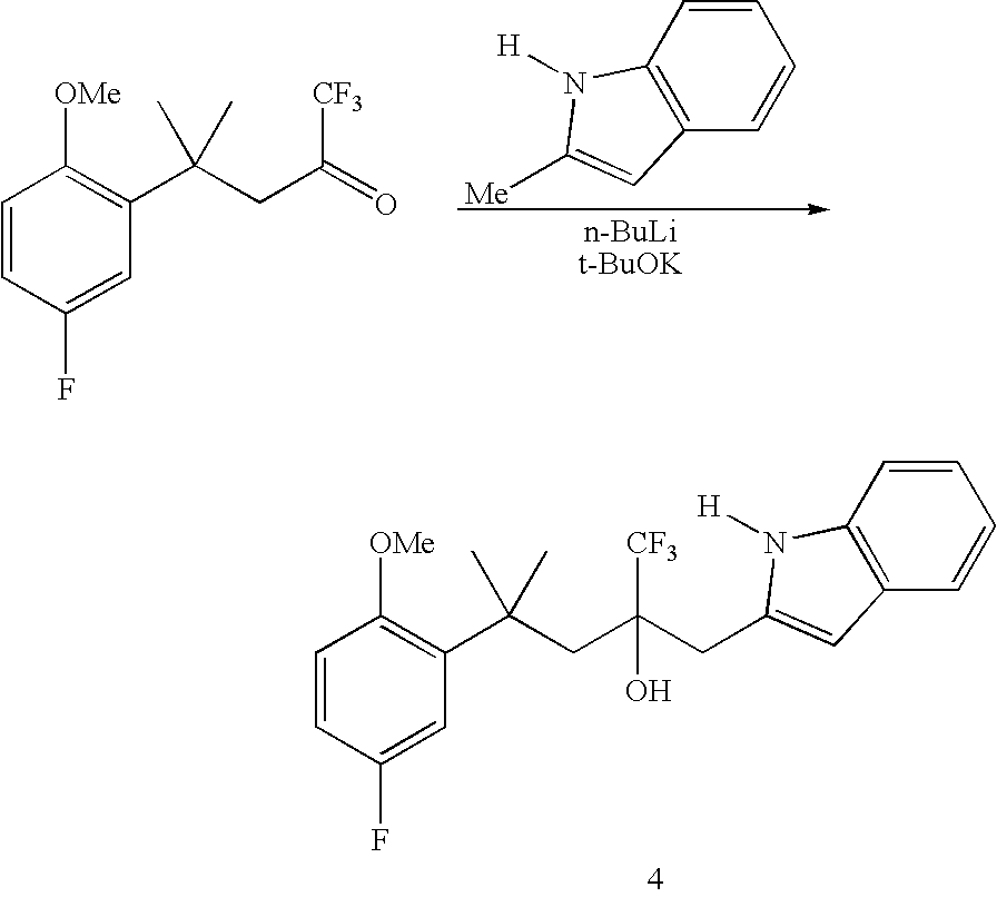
C(CC(CC1=CC2=C(C=CC=C2)N1[H])([CF3])O)(C1=C([OMe])C=CC(F)=C1)(C)C.C(CC(=O)[CF3])(C1=C([OMe])C=CC(F)=C1)(C)C.C1=CC2=C(C=C1)C=C([Me])N2[H]
